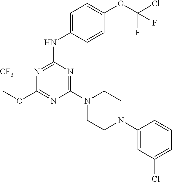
N1=C(OC[CF3])N=C(NC2=CC=C(OC(F)(Cl)F)C=C2)N=C1N1CCN(C2=CC(Cl)=CC=C2)CC1
